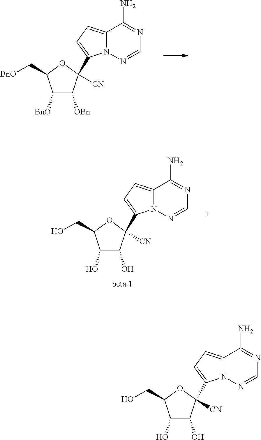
C12=CC=C(C3([CN])C([OBn])C([BnO])C(C[BnO])O3)N1N=CN=C2N.C12=CC=C(C3([CN])C(O)C(O)C(CO)O3)N1N=CN=C2N.C12=CC=C(C3([CN])C(O)C(O)C(CO)O3)N1N=CN=C2N
